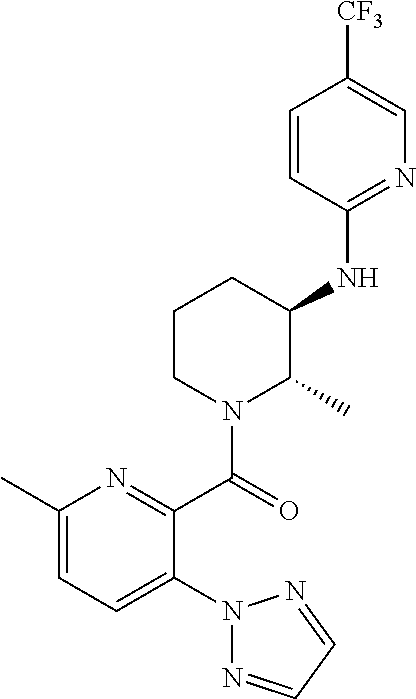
C1=CC(NC2CCCN(C(=O)C3=NC(C)=CC=C3N3N=CC=N3)C2C)=NC=C1[CF3]
